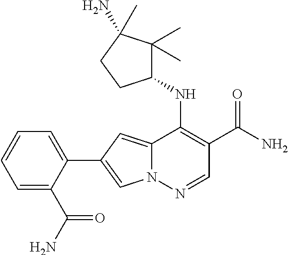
N12C(=CC(C3=CC=CC=C3C(N)=O)=C1)C(NC1C(C)(C)C(N)(C)CC1)=C(C(N)=O)C=N2
